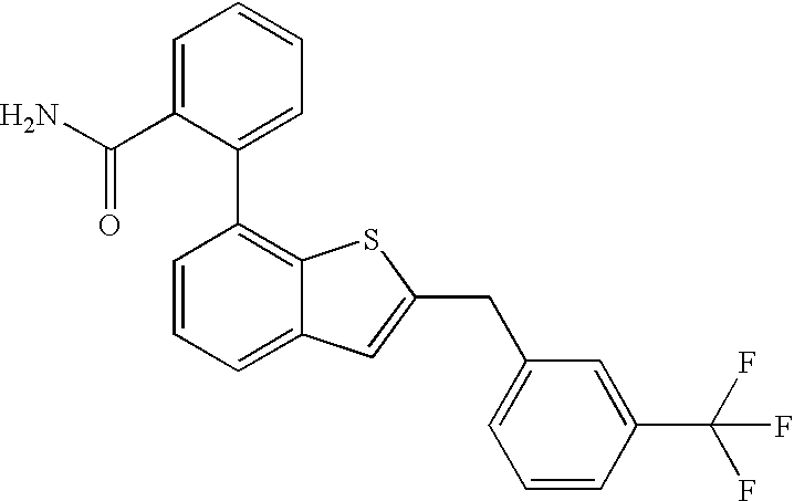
C1=C(C(N)=O)C(C2=C3C(=CC=C2)C=C(CC2=CC=CC(C(F)(F)F)=C2)S3)=CC=C1
